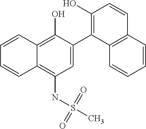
C1=C(C2=C(O)C=CC3=C2C=CC=C3)C(O)=C2C(=C1NS(C)(=O)=O)C=CC=C2
